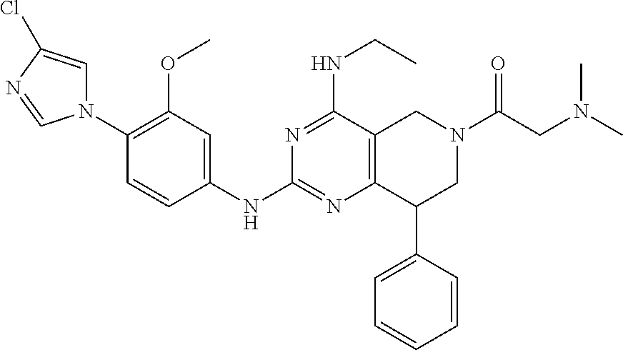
C1(N2C=C(Cl)N=C2)=C(OC)C=C(NC2=NC3=C(C(NCC)=N2)CN(C(CN(C)C)=O)CC3C2=CC=CC=C2)C=C1
